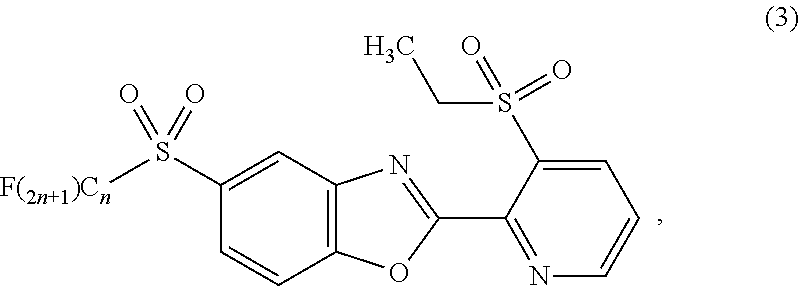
C1(S([F(2n+1)Cn])(=O)=O)=CC2=C(C=C1)OC(C1=NC=CC=C1S(CC)(=O)=O)=N2
